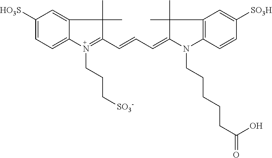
C1([HO3S])=CC=C2C(=C1)C(C)(C)C(C=CC=C1N(CCCCCC(=O)O)C3=C(C1(C)C)C=C([SO3H])C=C3)=N2CCC[SO3-]
